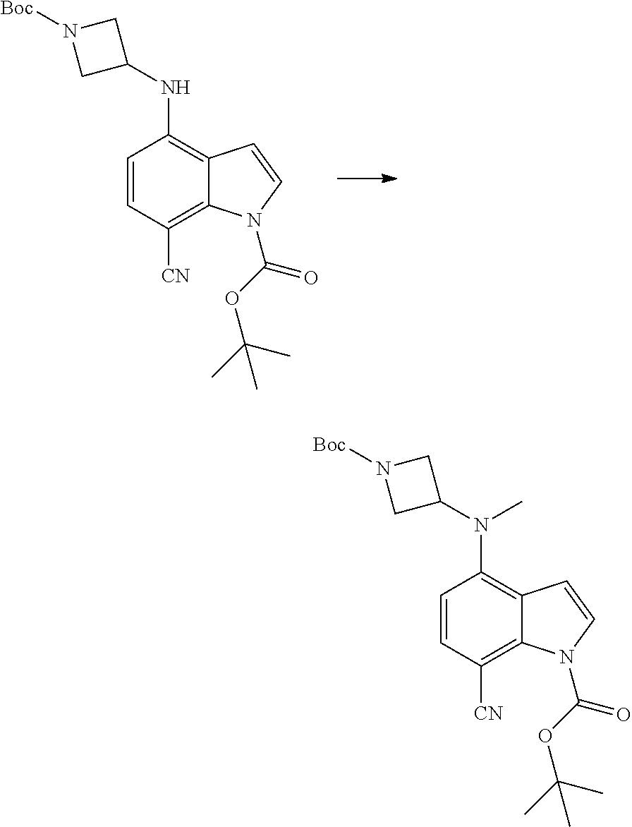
C1=CC([CN])=C2C(=C1N(C1CN([Boc])C1)C)C=CN2C(=O)OC(C)(C)C.C1=CC([CN])=C2C(=C1NC1CN([Boc])C1)C=CN2C(=O)OC(C)(C)C
